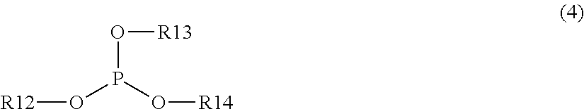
[R12]OP(O[R14])O[R13]
